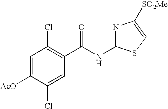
C1=C([AcO])C(Cl)=CC(C(NC2=NC([SO2Me])=CS2)=O)=C1Cl
